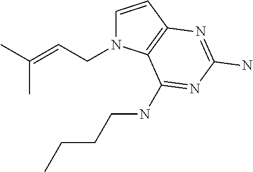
C1=CC2=C(N1CC=C(C)C)C(NCCCC)=NC(N)=N2
